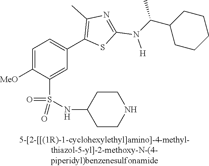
C1=C([MeO])C(S(NC2CCNCC2)(=O)=O)=CC(C2=C(C)N=C(N([H])C(C3CCCCC3)C)S2)=C1
